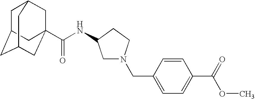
C1=CC(CN2CC(NC(=O)C34CC5CC(CC(C3)C5)C4)CC2)=CC=C1C(=O)OC
